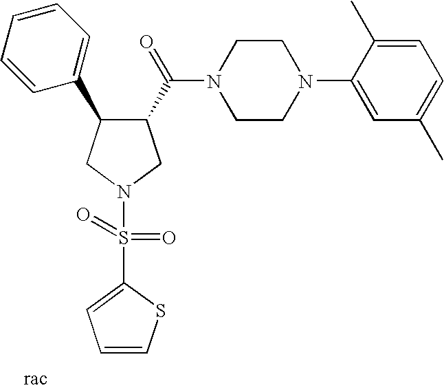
C1(C(=O)N2CCN(C3=CC(C)=CC=C3C)CC2)C(C2=CC=CC=C2)CN(S(C2=CC=CS2)(=O)=O)C1
